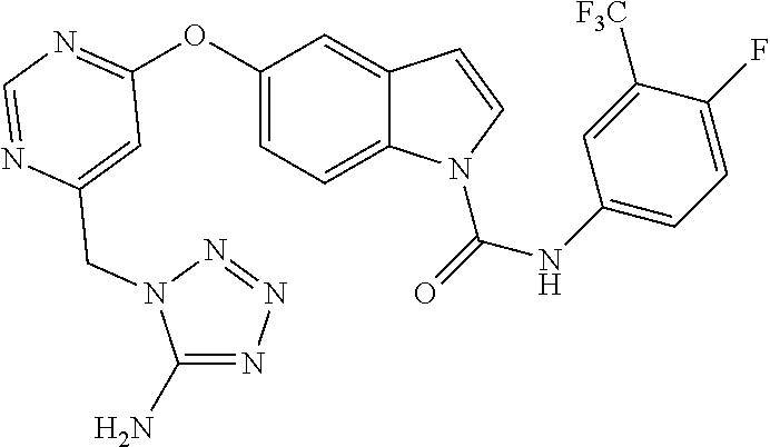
C1=C(CN2C(N)=NN=N2)N=CN=C1OC1=CC=C2C(=C1)C=CN2C(=O)NC1=CC=C(F)C([F3C])=C1
